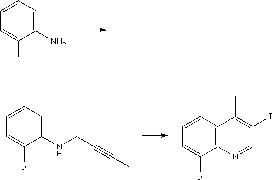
C1(N)=CC=CC=C1F.C1(NCC#CC)=CC=CC=C1F.C12=C(C=CC=C1F)C(C)=C(I)C=N2
